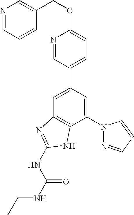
C1=C(C2=CC=C(OCC3=CN=CC=C3)N=C2)C=C(N2N=CC=C2)C2=C1N=C(NC(=O)NCC)N2
